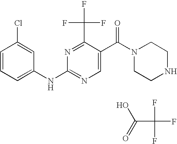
C1=CC=C(NC2=NC=C(C(N3CCNCC3)=O)C(C(F)(F)F)=N2)C=C1Cl.OC(=O)C(F)(F)F
